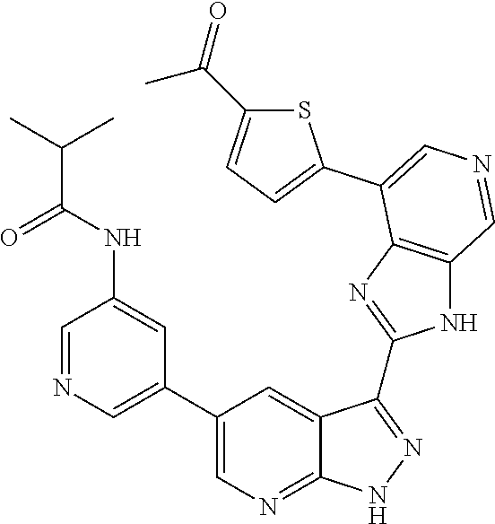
C1=NC=C(C2=CN=C3C(=C2)C(C2=NC4=C(N2)C=NC=C4C2=CC=C(C(=O)C)S2)=NN3)C=C1NC(C(C)C)=O
